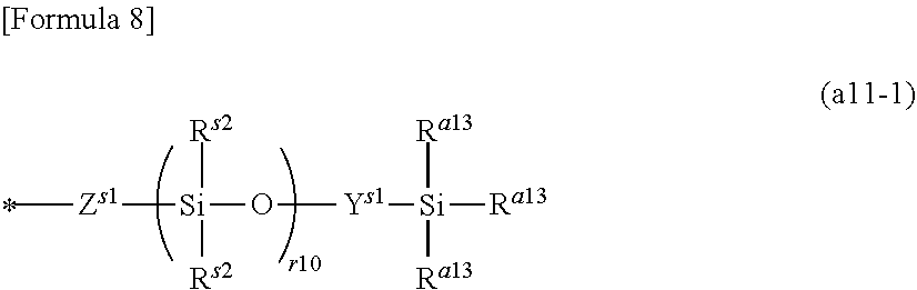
C[Zs1][Si](O[Ys1][Si]([Ra13])([Ra13])[Ra13])([Rs2])[Rs2]
